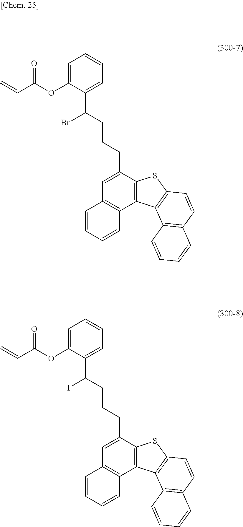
C=CC(=O)OC1=CC=CC=C1C(CCCC1=CC2=C(C3=C1SC1=C3C3=C(C=C1)C=CC=C3)C=CC=C2)Br.C=CC(=O)OC1=CC=CC=C1C(CCCC1=CC2=C(C3=C1SC1=C3C3=C(C=C1)C=CC=C3)C=CC=C2)I
